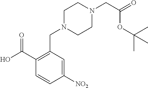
C1=CC([NO2])=CC(CN2CCN(CC(=O)OC(C)(C)C)CC2)=C1C(O)=O
